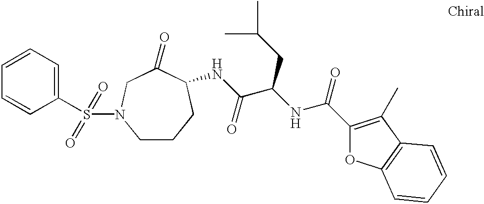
C1=CC=CC(S(=O)(=O)N2CCCC(NC(C(NC(=O)C3=C(C)C4=C(O3)C=CC=C4)CC(C)C)=O)C(=O)C2)=C1
